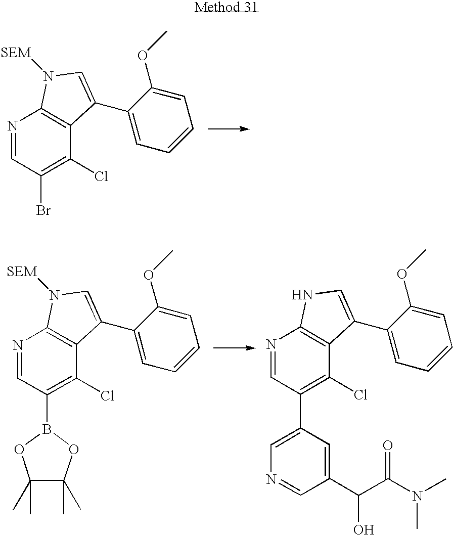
N1=CC(Br)=C(Cl)C2=C1N([SEM])C=C2C1=CC=CC=C1OC.N1=CC(B2OC(C)(C)C(C)(C)O2)=C(Cl)C2=C1N([SEM])C=C2C1=CC=CC=C1OC.N1=CC(C2=CN=CC(C(C(N(C)C)=O)O)=C2)=C(Cl)C2=C1NC=C2C1=CC=CC=C1OC
